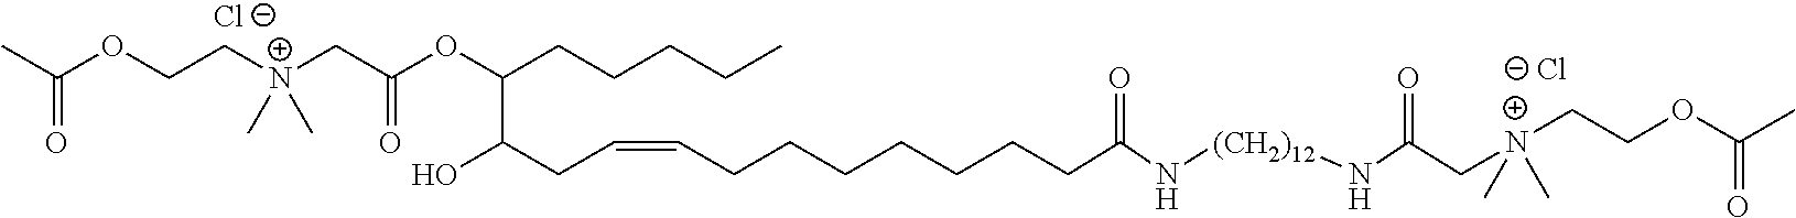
[Cl-].[Cl-].CC(OCC[N+](CC(OC(CCCCC)C(CC=CCCCCCCCC(=O)N[(CH2)12]NC(=O)C[N+](C)(C)CCOC(C)=O)O)=O)(C)C)=O
